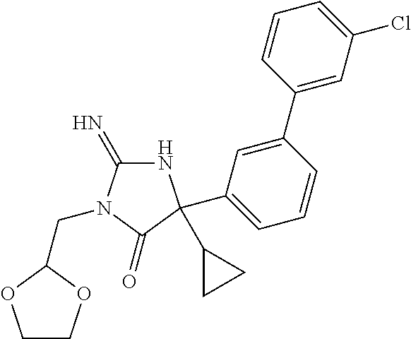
N1C(=N)N(CC2OCCO2)C(=O)C1(C1CC1)C1=CC=CC(C2=CC(Cl)=CC=C2)=C1
